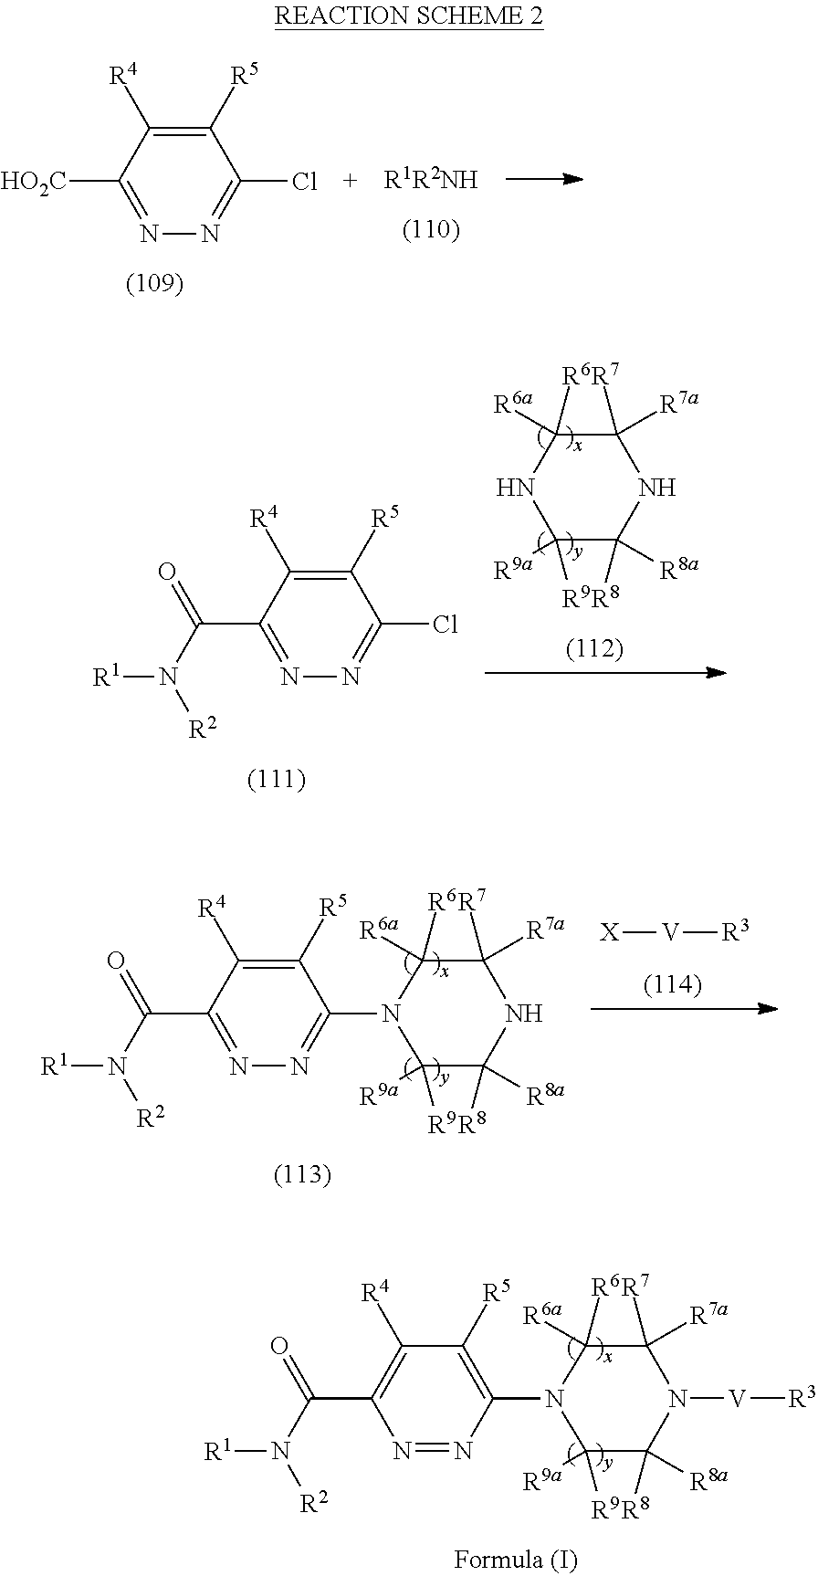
N1=NC(N2C([R9])([R9a])C([R8])([R8a])N([V][R3])C([R7])([R7a])C2([R6a])[R6])=C([R5])C([R4])=C1C(N([R2])[R1])=O.N1=C([HO2C])C([R4])=C([R5])C(Cl)=N1.N1=C(C(N([R2])[R1])=O)C([R4])=C([R5])C(Cl)=N1.C1([R9])([R9a])C([R8])([R8a])NC([R7])([R7a])C([R6a])([R6])N1.N1=C(C(N([R2])[R1])=O)C([R4])=C([R5])C(N2C([R9])([R9a])C([R8])([R8a])NC([R7])([R7a])C2([R6a])[R6])=N1.[X][V][R3]
